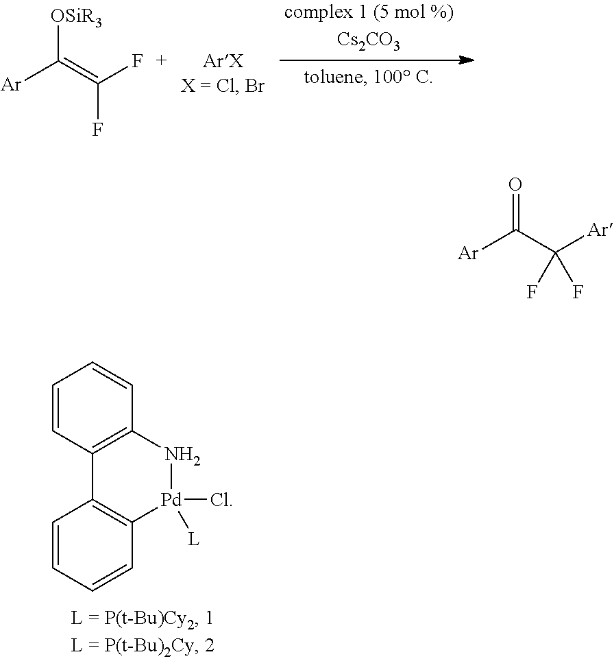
[OSiR3]C(=C(F)F)[Ar].C1=CC2=C(C=C1)N[Pd](Cl)([L])C1=C2C=CC=C1.O=C(C([Ar])(F)F)[Ar]
